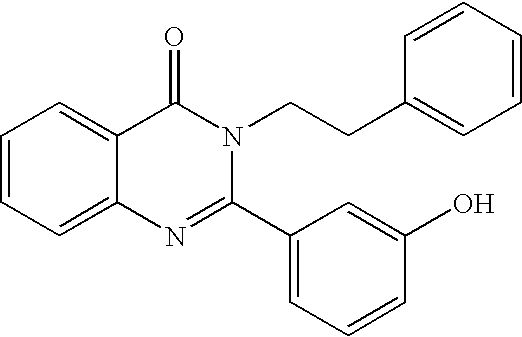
C1=CC=C2C(=C1)C(=O)N(CCC1=CC=CC=C1)C(C1=CC=CC(O)=C1)=N2
